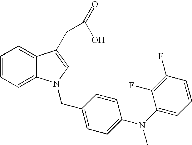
C1=CC=C2C(=C1)C(CC(=O)O)=CN2CC1=CC=C(N(C2=CC=CC(F)=C2F)C)C=C1
